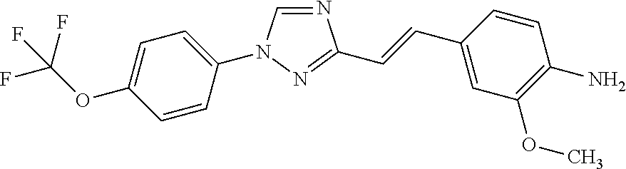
C1(N2C=NC(C=CC3=CC(OC)=C(N)C=C3)=N2)=CC=C(OC(F)(F)F)C=C1
